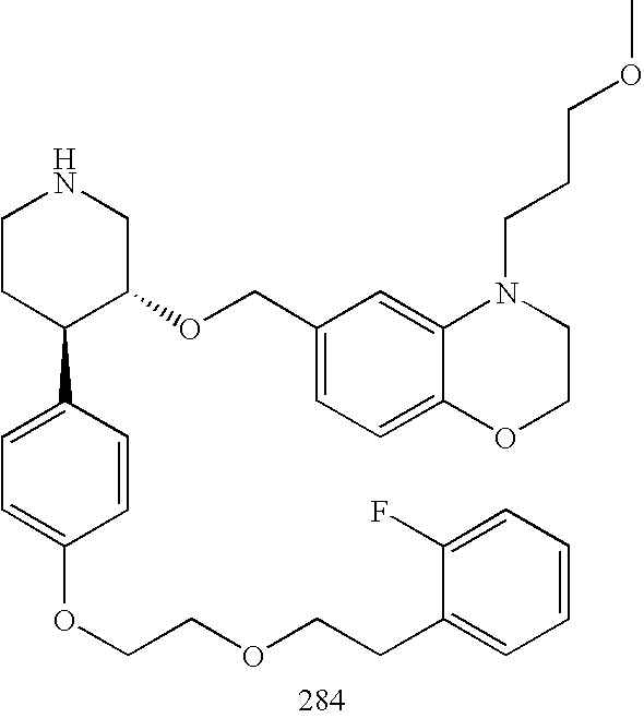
C1CC(C2=CC=C(OCCOCCC3=CC=CC=C3F)C=C2)C(OCC2=CC=C3C(=C2)N(CCCOC)CCO3)CN1
